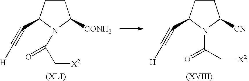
C1CC(C#C[H])N(C(=O)C[X2])C1[CONH2].C1CC(C#C[H])N(C(C[X2])=O)C1[CN]
